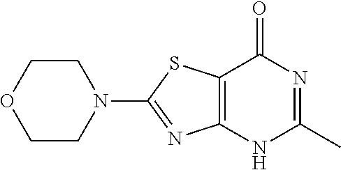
C1CN(C2=NC3=C(S2)C(=O)N=C(C)N3)CCO1
